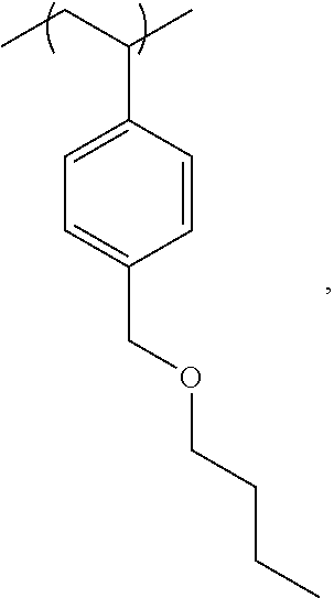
C1=C(C(CC)C)C=CC(COCCCC)=C1
